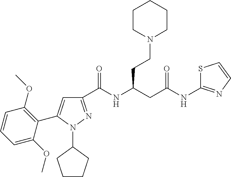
C1(C(NC(CC(NC2=NC=CS2)=O)CCN2CCCCC2)=O)=NN(C2CCCC2)C(C2=C(OC)C=CC=C2OC)=C1
